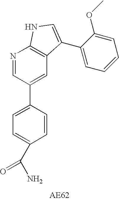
C1=CC(C2=CC3=C(N=C2)NC=C3C2=CC=CC=C2OC)=CC=C1C(N)=O
